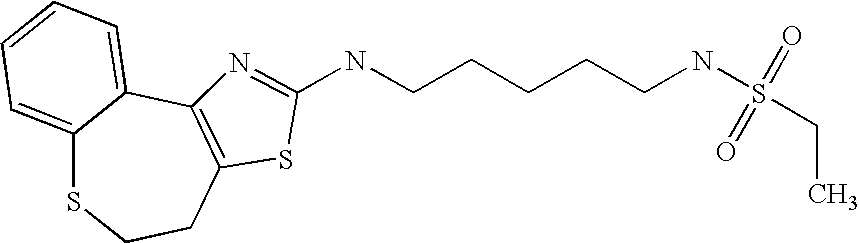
C12=CC=CC=C1C1=C(CCS2)SC(NCCCCCNS(CC)(=O)=O)=N1
